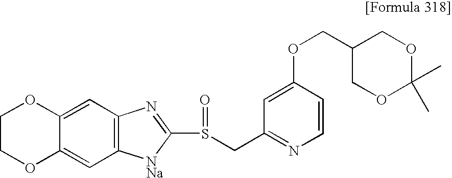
C1=C2C(=CC3=C1N=C(S(CC1=NC=CC(OCC4COC(C)(C)OC4)=C1)=O)[NNa]3)OCCO2
